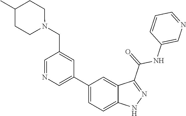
C1(C2=CN=CC(CN3CCC(C)CC3)=C2)=CC=C2C(=C1)C(C(=O)NC1=CN=CC=C1)=NN2
